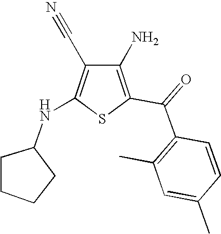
C1(N)=C(C(=O)C2=C(C)C=C(C)C=C2)SC(NC2CCCC2)=C1C#N
